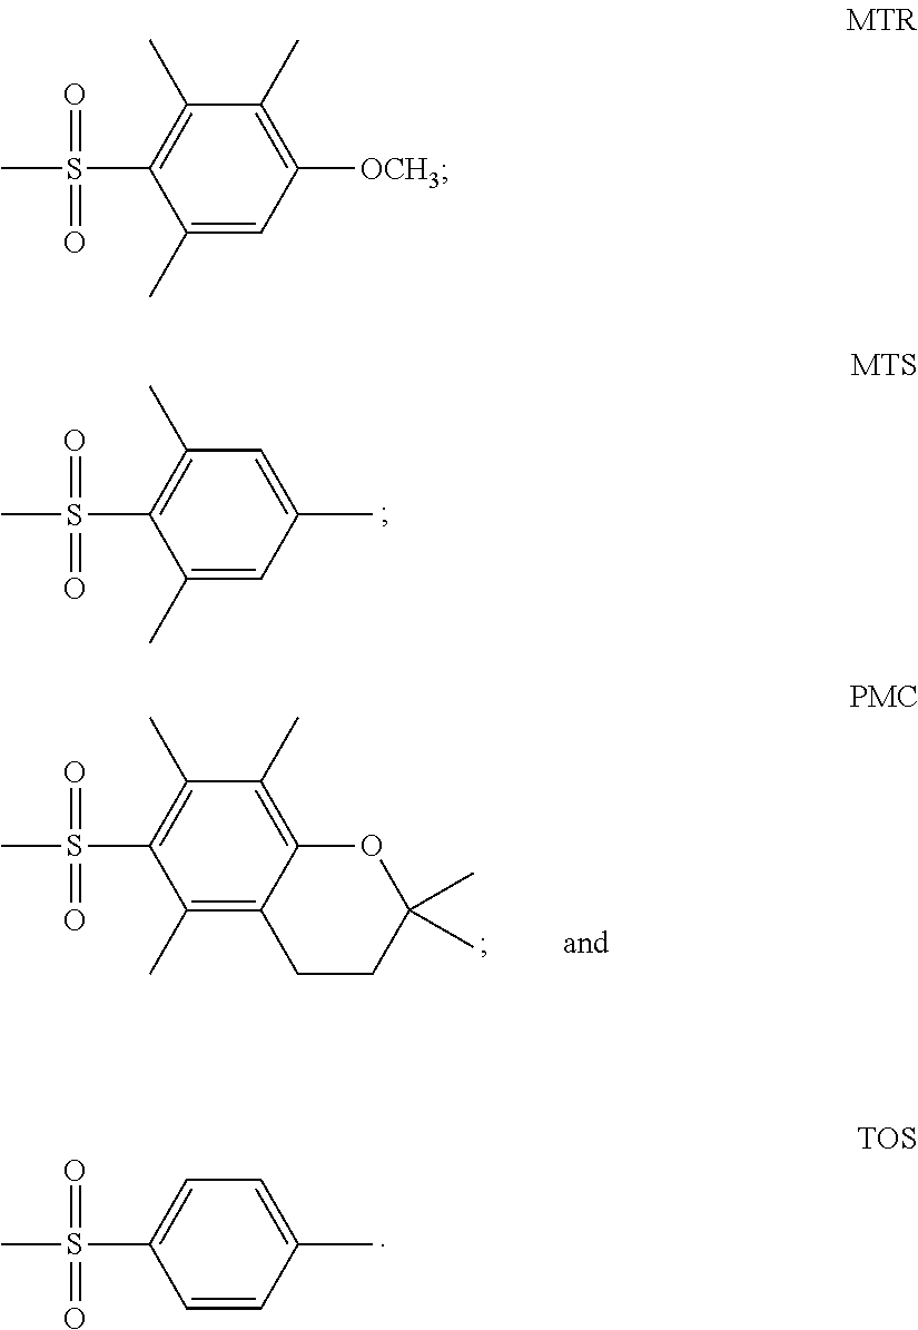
C1(C)=CC(C)=CC(C)=C1S(=O)(C)=O.C1(C)=C2C(=C(C)C(C)=C1S(=O)(C)=O)OC(C)(C)CC2.C1=CC(C)=CC=C1S(=O)(C)=O.C1(C)=CC([OCH3])=C(C)C(C)=C1S(=O)(C)=O
